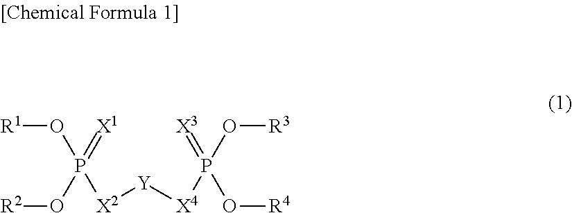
[Y]([X4]P(O[R3])(=[X3])O[R4])[X2]P(O[R1])(=[X1])O[R2]
